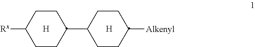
C1CC([Rx])CCC1C1CCC([Alkenyl])CC1.[H].[H]
